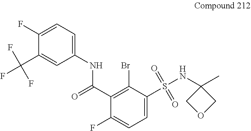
C1(C(=O)NC2=CC=C(F)C(C(F)(F)F)=C2)=C(Br)C(S(NC2(C)COC2)(=O)=O)=CC=C1F
